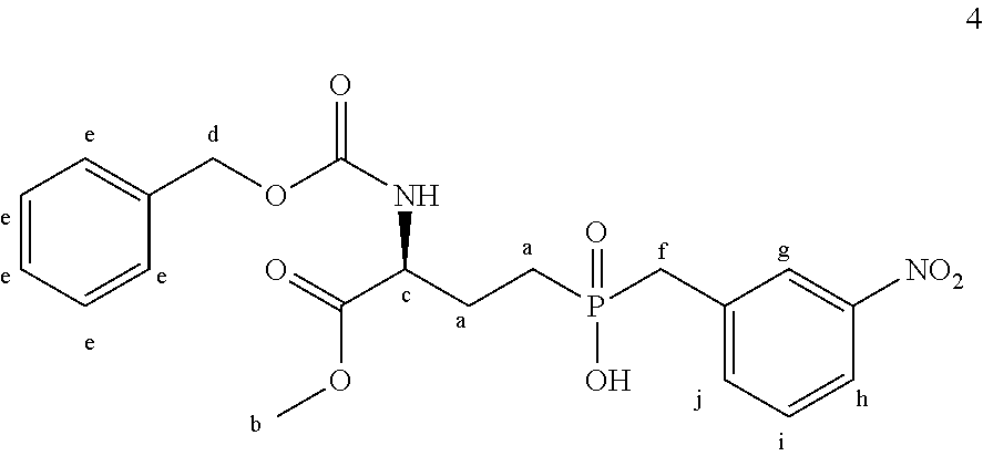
C1=CC=CC(COC(NC(C(=O)OC)CCP(CC2=CC=CC([NO2])=C2)(=O)O)=O)=C1
